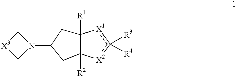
C12([R1])CC(N3C[X3]C3)CC1([R2])[X2]c([R3])([R4])[X1]2
